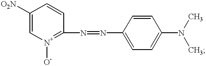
C1([O2N])=C[N+]([O-])=C(N=NC2=CC=C(N(C)C)C=C2)C=C1
